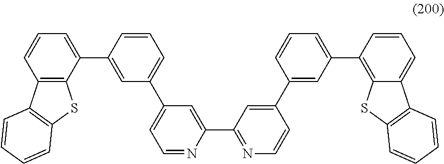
C12=C(C(C3=CC(C4=CC=NC(C5=NC=CC(C6=CC(C7=C8C(=CC=C7)C7=C(S8)C=CC=C7)=CC=C6)=C5)=C4)=CC=C3)=CC=C1)SC1=C2C=CC=C1
